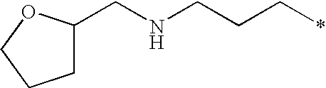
C1C(CNCCC*)OCC1
